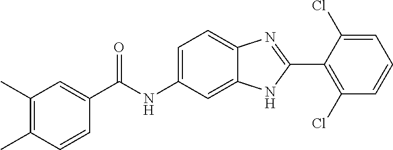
C1(C)=C(C)C=CC(C(NC2=CC=C3C(=C2)NC(C2=C(Cl)C=CC=C2Cl)=N3)=O)=C1
